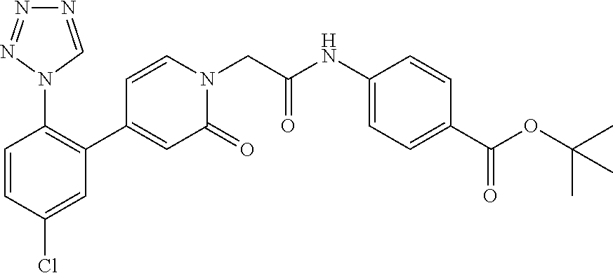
C1=CN(CC(NC2=CC=C(C(OC(C)(C)C)=O)C=C2)=O)C(=O)C=C1C1=C(N2C=NN=N2)C=CC(Cl)=C1
